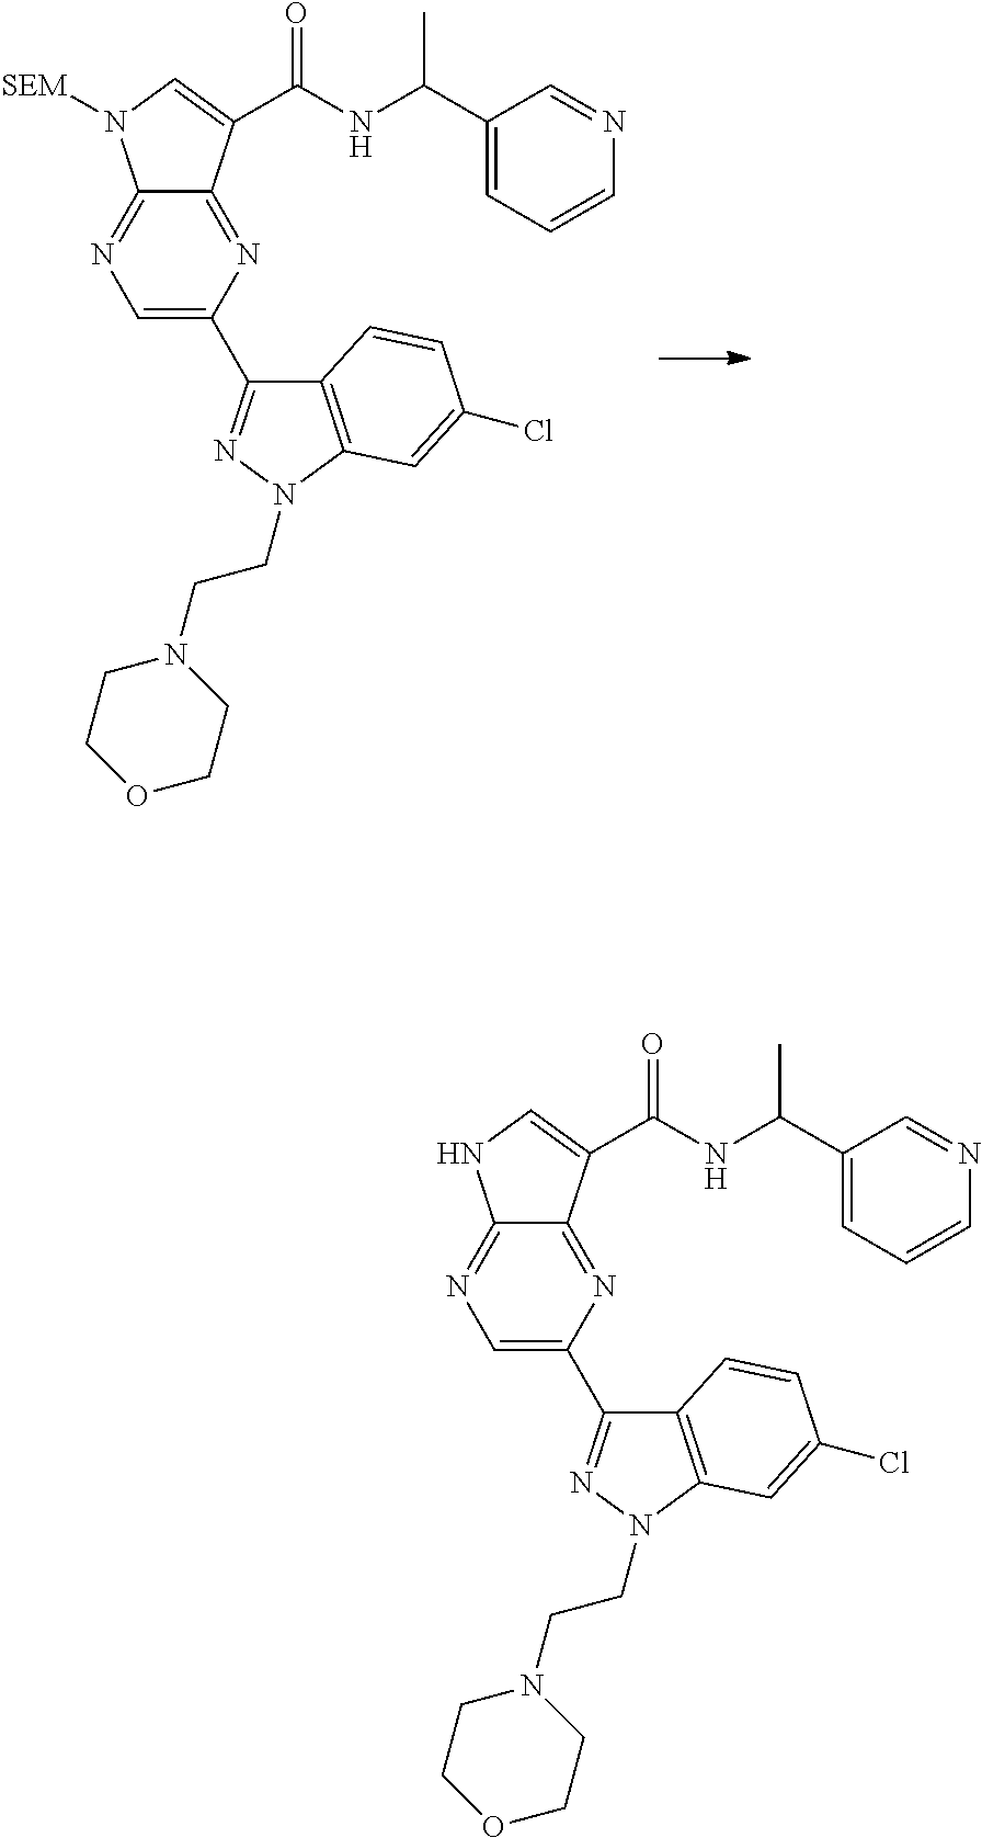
N1=C2C(=NC(C3=NN(CCN4CCOCC4)C4=C3C=CC(Cl)=C4)=C1)C(C(NC(C1=CC=CN=C1)C)=O)=CN2[SEM].N1=C2C(=NC(C3=NN(CCN4CCOCC4)C4=C3C=CC(Cl)=C4)=C1)C(C(NC(C1=CC=CN=C1)C)=O)=CN2
